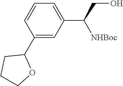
C1=CC=C(C(CO)[NHBoc])C=C1C1CCCO1
